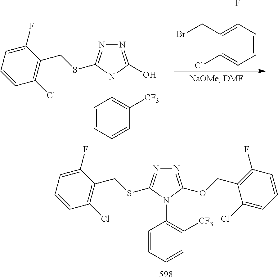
C1(Cl)=CC=CC(F)=C1CBr.N1=C(O)N(C2=C([CF3])C=CC=C2)C(SCC2=C(Cl)C=CC=C2F)=N1.N1=C(OCC2=C(F)C=CC=C2Cl)N(C2=C([CF3])C=CC=C2)C(SCC2=C(Cl)C=CC=C2F)=N1
